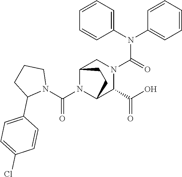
C1(N(C2=CC=CC=C2)C(=O)N2CC3N(C(N4CCCC4C4=CC=C(Cl)C=C4)=O)C(C2C(O)=O)CC3)=CC=CC=C1
